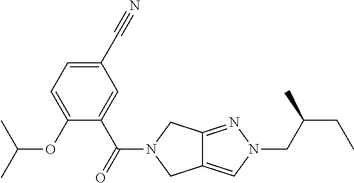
O(C1=CC=C(C#N)C=C1C(=O)N1CC2=CN(CC(CC)C)N=C2C1)C(C)C
